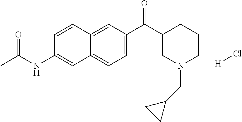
C1=CC2=CC(C(C3CN(CC4CC4)CCC3)=O)=CC=C2C=C1NC(C)=O.[H]Cl
